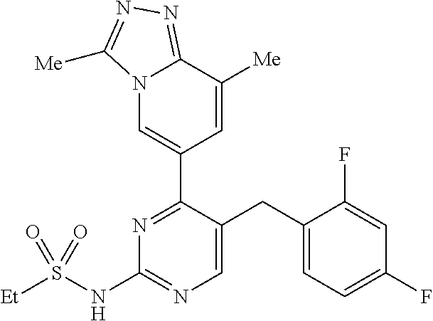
N12C=C(C3=NC(NS([Et])(=O)=O)=NC=C3CC3=CC=C(F)C=C3F)C=C([Me])C1=NN=C2[Me]
